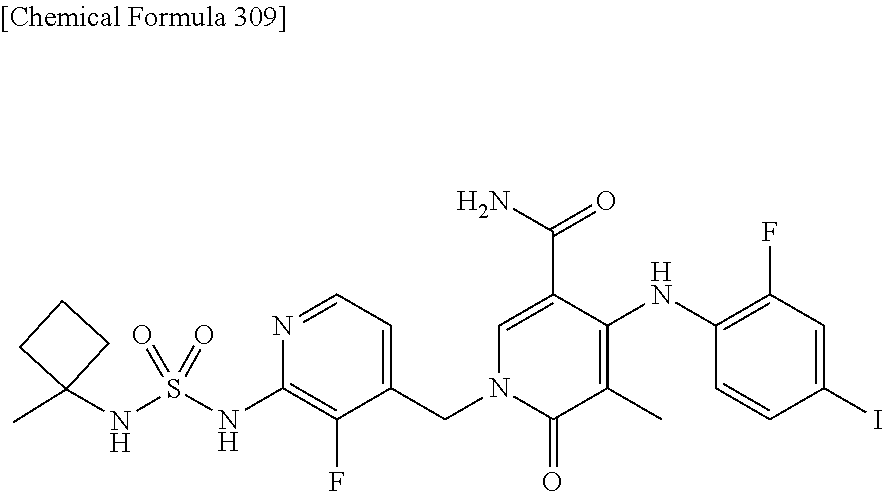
C1=C(C(N)=O)C(NC2=C(F)C=C(I)C=C2)=C(C)C(=O)N1CC1=CC=NC(NS(=O)(=O)NC2(C)CCC2)=C1F
